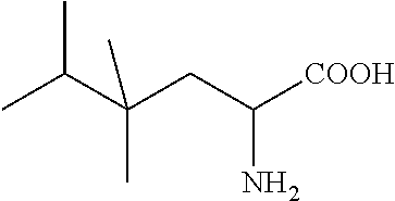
CC(C(CC([COOH])N)(C)C)C
